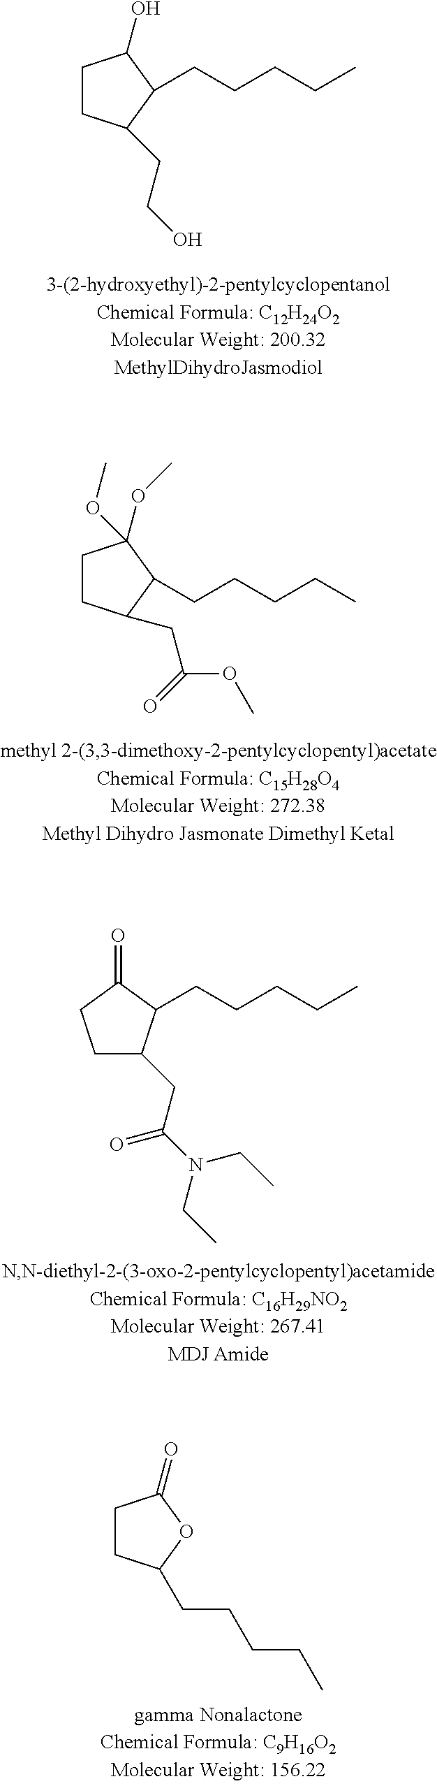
C1CC(CCO)C(CCCCC)C1O.C1CC(CC(OC)=O)C(CCCCC)C1(OC)OC.C1C(CC(N(CC)CC)=O)C(CCCCC)C(=O)C1.C1CC(CCCCC)OC1=O
